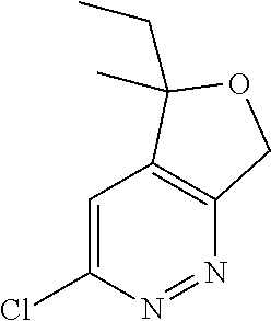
C1=C(Cl)N=NC2=C1C(CC)(C)OC2
